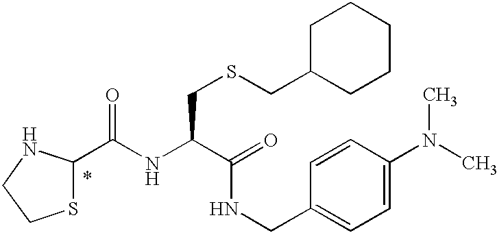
S1C(C(NC(C(=O)NCC2=CC=C(N(C)C)C=C2)CSCC2CCCCC2)=O)NCC1
